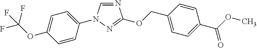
C1=CC(N2C=NC(OCC3=CC=C(C(=O)OC)C=C3)=N2)=CC=C1OC(F)(F)F
